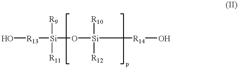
O[R13][Si](O[Si]([R10])([R12])[R14]O)([R9])[R11]
